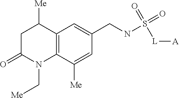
C1C(=O)N(C[Me])C2=C(C1[Me])C=C(CNS(=O)(=O)[L][A])C=C2[Me]
